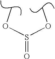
O=S(OC)OC
